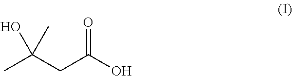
CC(CC(O)=O)(O)C
